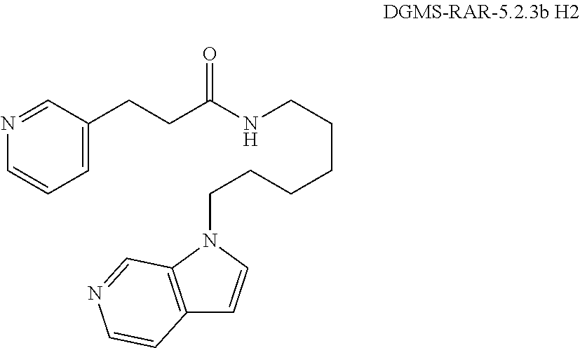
C1(CCC(=O)NCCCCCCN2C3=C(C=C2)C=CN=C3)=CC=CN=C1
